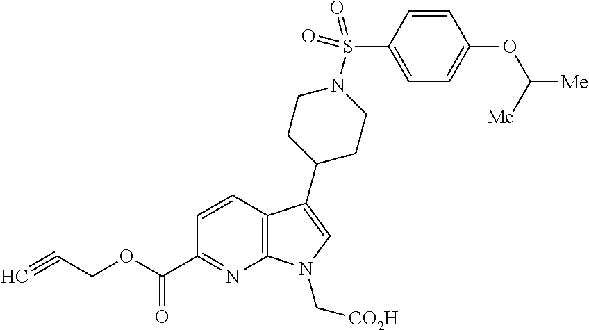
C12=C(C(C3CCN(S(C4=CC=C(OC([Me])[Me])C=C4)(=O)=O)CC3)=CN1C[CO2H])C=CC(C(=O)OCC#C)=N2
